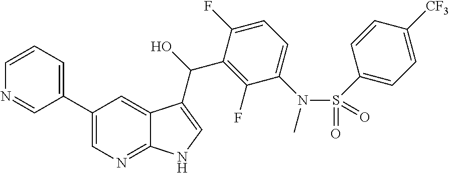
C1(C2=CC=CN=C2)=CN=C2C(=C1)C(C(O)C1=C(F)C(N(S(C3=CC=C([CF3])C=C3)(=O)=O)C)=CC=C1F)=CN2
